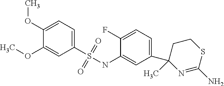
C1(S(NC2=CC(C3(C)N=C(N)SCC3)=CC=C2F)(=O)=O)=CC=C(OC)C(OC)=C1
